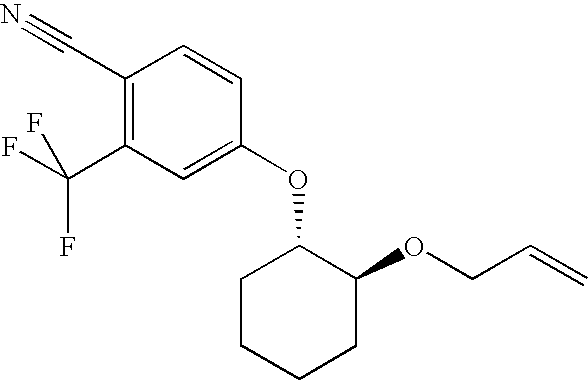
C1(C#N)=C(C(F)(F)F)C=C(OC2CCCCC2OCC=C)C=C1
